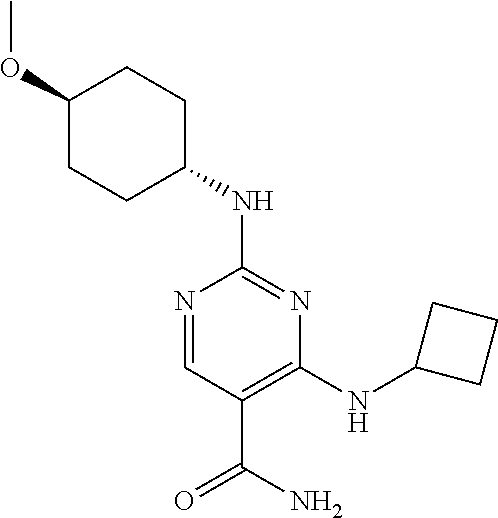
C1(OC)CCC(NC2=NC(NC3CCC3)=C(C(N)=O)C=N2)CC1
